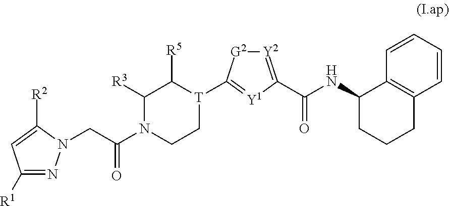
C1([R1])=NN(CC(N2CC[T](C3=[Y1]C(C(NC4CCCC5=C4C=CC=C5)=O)=[Y2][G2]3)C([R5])C2[R3])=O)C([R2])=C1
